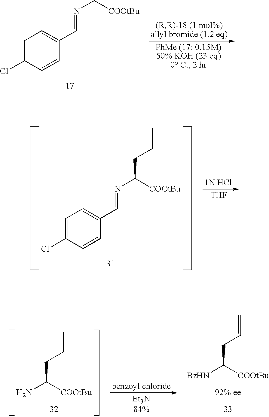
C1=C(Cl)C=CC(C=NC[COOtBu])=C1.C1=C(Cl)C=CC(C=NC([COOtBu])CC=C)=C1.[THF].NC([COOtBu])CC=C.[BzHN]C([COOtBu])CC=C
